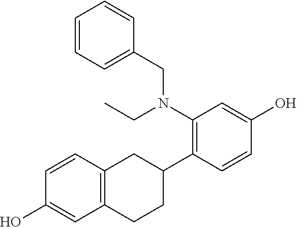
C1(N(CC)CC2=CC=CC=C2)=C(C2CC3=C(CC2)C=C(O)C=C3)C=CC(O)=C1
